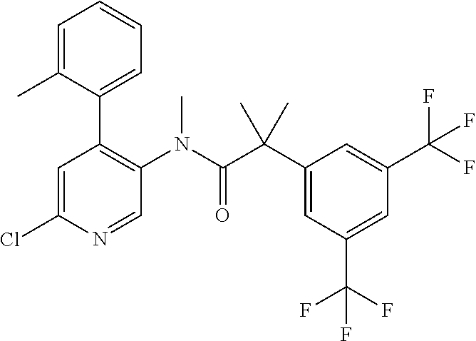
CC(C1=CC(C(F)(F)F)=CC(C(F)(F)F)=C1)(C(=O)N(C)C1=C(C2=CC=CC=C2C)C=C(Cl)N=C1)C
